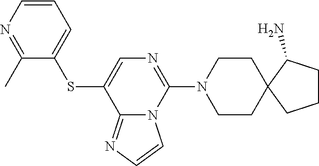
C12=NC=CN1C(N1CCC3(CC1)C(N)CCC3)=NC=C2SC1=CC=CN=C1C
